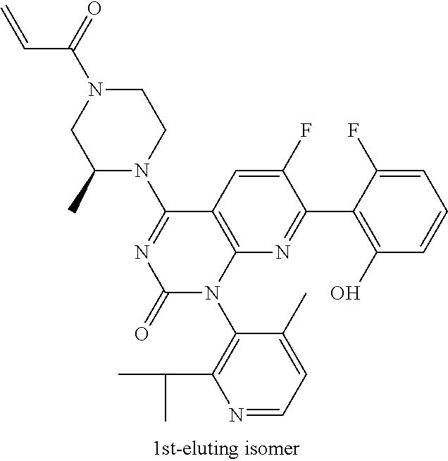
C1(C)N(C2=NC(=O)N(C3=C(C(C)C)N=CC=C3C)C3=C2C=C(F)C(C2=C(O)C=CC=C2F)=N3)CCN(C(C=C)=O)C1
